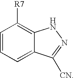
C1=CC=C2C(=C1[R7])NN=C2[CN]
